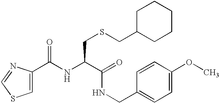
C1(C(NC(C(=O)NCC2=CC=C(OC)C=C2)CSCC2CCCCC2)=O)=CSC=N1
